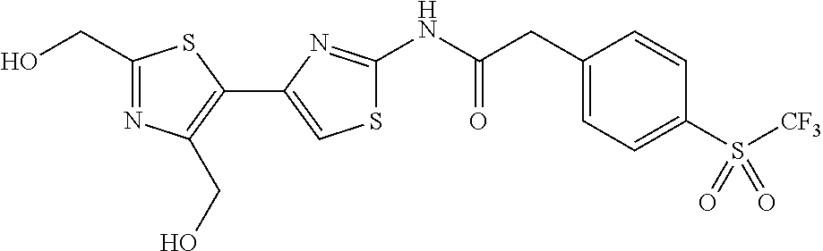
C1(CO)=NC(CO)=C(C2=CSC(NC(CC3=CC=C(S([CF3])(=O)=O)C=C3)=O)=N2)S1
